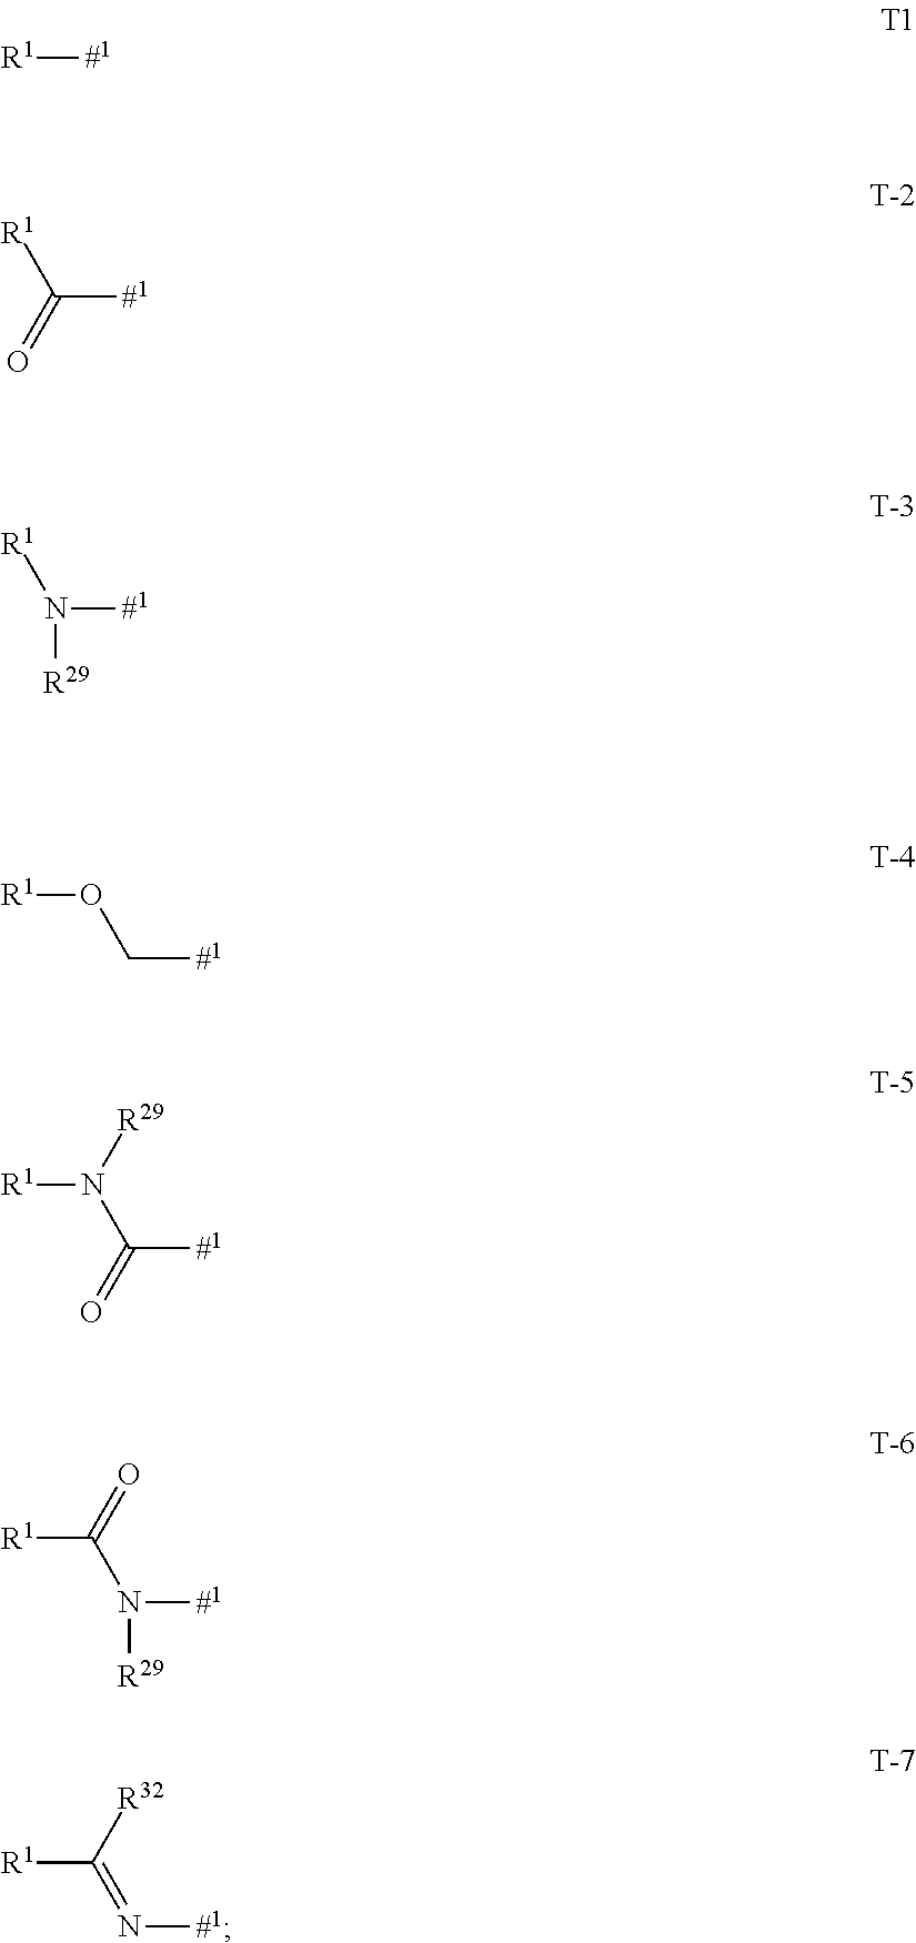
[R1][#1].C([#1])([R1])=O.N([#1])([R1])[R29].[R1]OC[#1].[R1]N(C([#1])=O)[R29].[R1]C(N([#1])[R29])=O.C(=N[#1])([R32])[R1]
